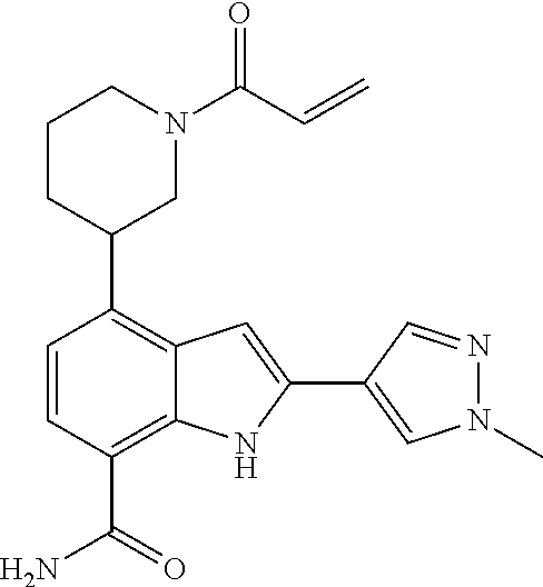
C1(C2CCCN(C(=O)C=C)C2)=C2C(=C(C(=O)N)C=C1)NC(C1=CN(C)N=C1)=C2
